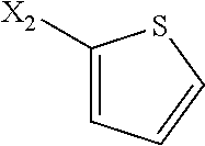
C1([X2])=CC=CS1
